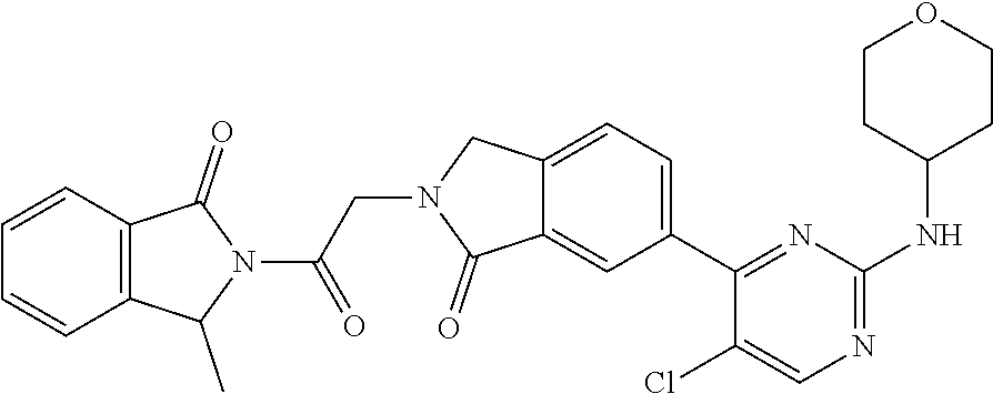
C1=CC2=C(C=C1)C(=O)N(C(CN1C(=O)C3=CC(C4=NC(NC5CCOCC5)=NC=C4Cl)=CC=C3C1)=O)C2C
